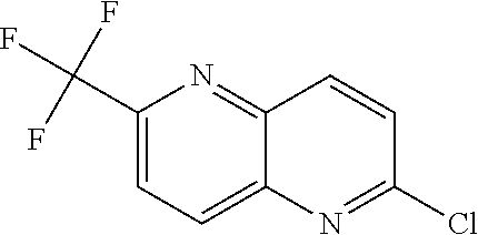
C1(C(F)(F)F)=CC=C2C(=N1)C=CC(Cl)=N2
